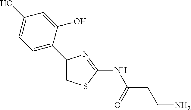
C1(C2=CC=C(O)C=C2O)=CSC(NC(=O)CCN)=N1
